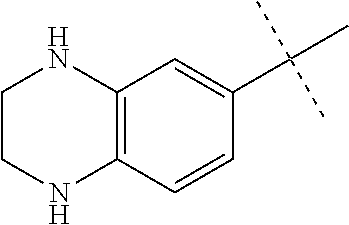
C12=C(C=CC(C(C)(C)C)=C1)NCCN2
